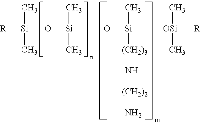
[R][Si](C)(C)O[Si](C)(C)O[Si]([(CH2)3]N[(CH2)2]N)(C)[OSi](C)(C)[R]
